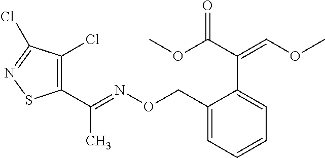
C1(C(=NOCC2=CC=CC=C2C(C(OC)=O)=COC)C)=C(Cl)C(Cl)=NS1
